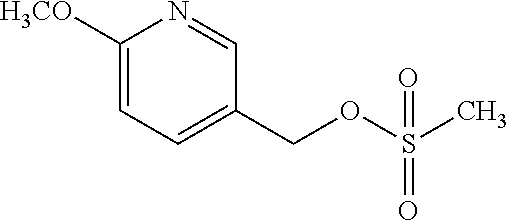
[H3CO]C1=CC=C(COS(C)(=O)=O)C=N1
